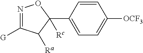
C1=CC(C2([Rc])C([Ra])C([G])=NO2)=CC=C1[OCF3]
